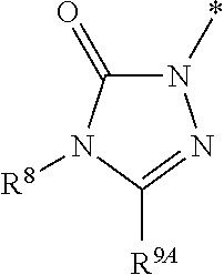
N1(*)C(=O)N([R8])C([R9A])=N1
